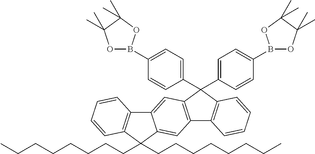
C12=CC3=C(C=C1C(CCCCCCCC)(CCCCCCCC)C1=C2C=CC=C1)C1=C(C=CC=C1)C3(C1=CC=C(B2OC(C)(C)C(C)(C)O2)C=C1)C1=CC=C(B2OC(C)(C)C(C)(C)O2)C=C1
